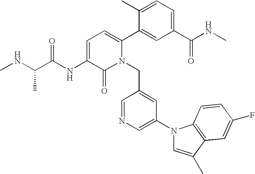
C1=C(NC(C(NC)C)=O)C(=O)N(CC2=CC(N3C=C(C)C4=C3C=CC(F)=C4)=CN=C2)C(C2=CC(C(NC)=O)=CC=C2C)=C1
